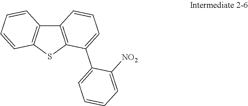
C12=C(SC3=C1C=CC=C3)C(C1=CC=CC=C1[NO2])=CC=C2
